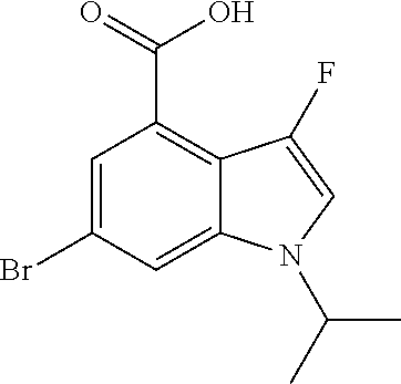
C1=C(Br)C=C2C(=C1C(=O)O)C(F)=CN2C(C)C
